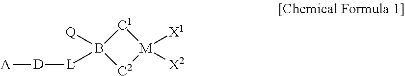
[C1]1B([Q])([L][D][A])[C2][M]1([X1])[X2]
